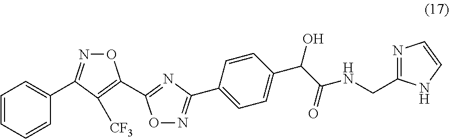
O1N=C(C2=CC=CC=C2)C([CF3])=C1C1=NC(C2=CC=C(C(C(NCC3=NC=CN3)=O)O)C=C2)=NO1
